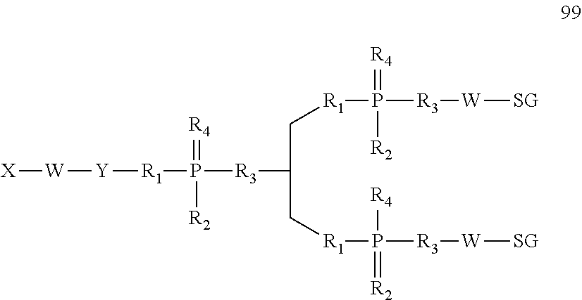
[X][W][Y][R1]P([R3]C(C[R1]P([R3][W][SG])([R2])=[R4])C[R1]P([R3][W][SG])([R4])=[R2])(=[R4])[R2]
